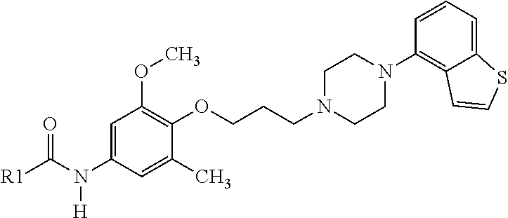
O=C(N(C1=CC(OC)=C(OCCCN2CCN(C3=C4C(=CC=C3)SC=C4)CC2)C(C)=C1)[H])[R1]
